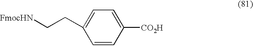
C1([CO2H])=CC=C(CC[FmocHN])C=C1
